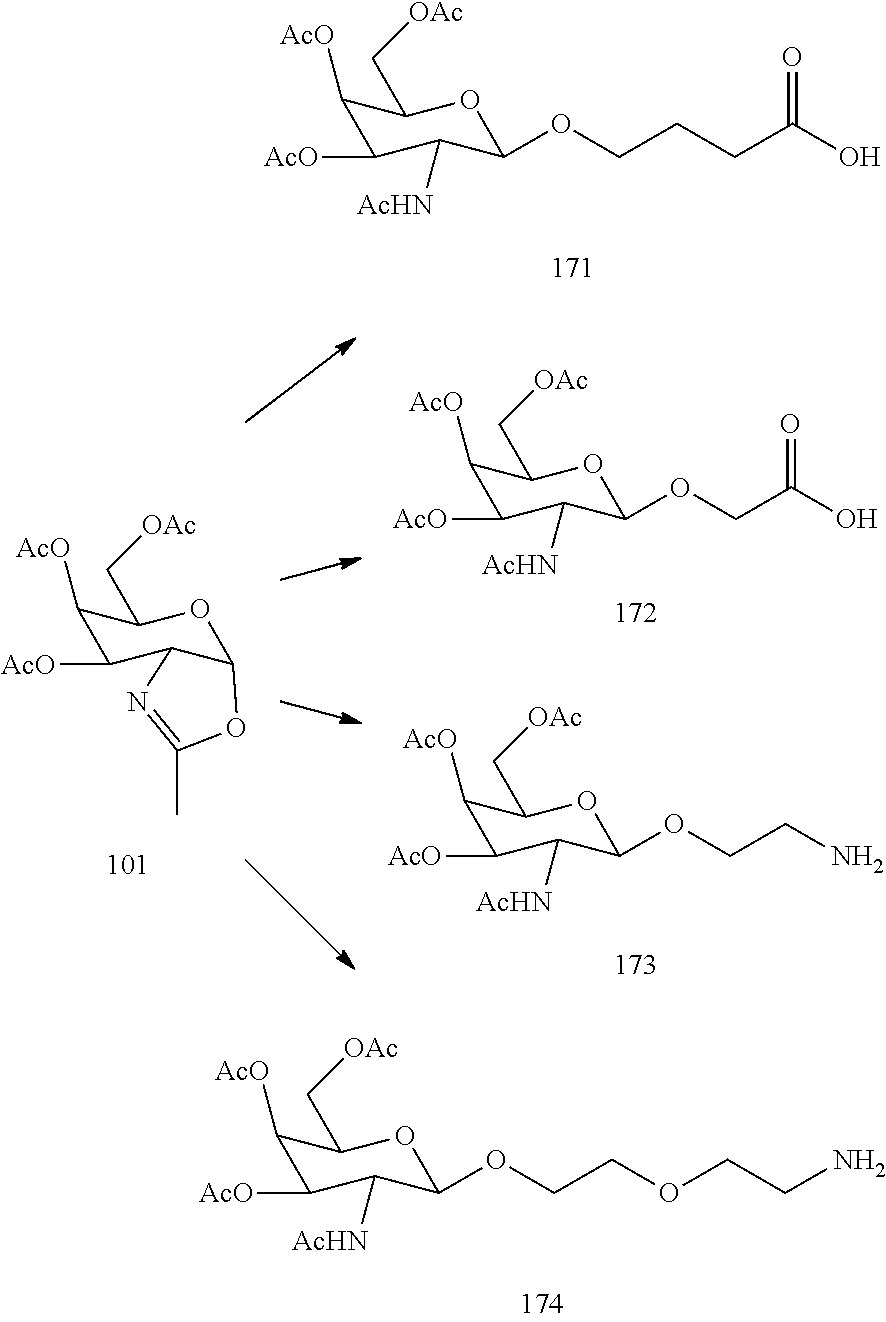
C1([AcO])C([AcO])C([AcHN])C(OCCCC(=O)O)OC1C[OAc].C1([AcO])C([AcO])C([AcHN])C(OCCOCCN)OC1C[OAc].C1([AcO])C([AcO])C2C(OC1C[OAc])OC(C)=N2.C1([AcO])C([AcO])C([AcHN])C(OCC(O)=O)OC1C[OAc].C1([AcO])C([AcO])C([AcHN])C(OCCN)OC1C[OAc]
